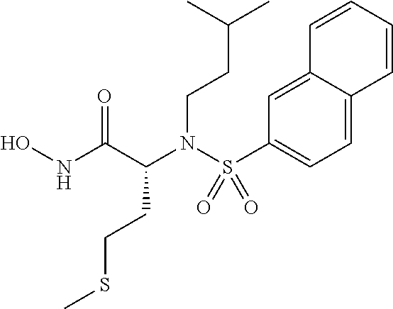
S(N(C(C(NO)=O)CCSC)CCC(C)C)(C1=CC=C2C(=C1)C=CC=C2)(=O)=O
